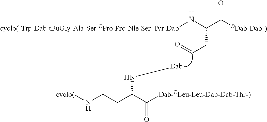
[cyclo(-Trp-Dab-tBuGly-Ala-Ser-DPro-Pro-Nle-Ser-Tyr-Dab]NC(C([DDab-Dab-)])=O)CC=O.[Dab]NC(CCN[cyclo(])C([Dab-DLeu-Leu-Dab-Dab-Thr-)])=O
